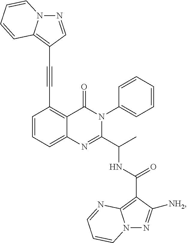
C1=CC=C2C(=C1C#CC1=C3N(N=C1)C=CC=C3)C(=O)N(C1=CC=CC=C1)C(C(C)NC(=O)C1=C3N(N=C1[NH2])C=CC=N3)=N2
